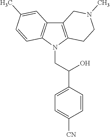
C12=C(N(CC(C3=CC=C([CN])C=C3)O)C3=C1C=C(C)C=C3)CCN(C)C2
